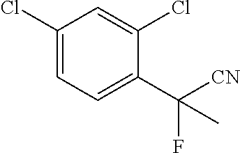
C1(Cl)=CC=C(C([CN])(F)C)C(Cl)=C1
